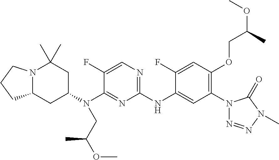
N12C(CC(N(C3=NC(NC4=CC(N5N=NN(C)C5=O)=C(OCC(OC)C)C=C4F)=NC=C3F)CC(C)OC)CC1(C)C)CCC2
